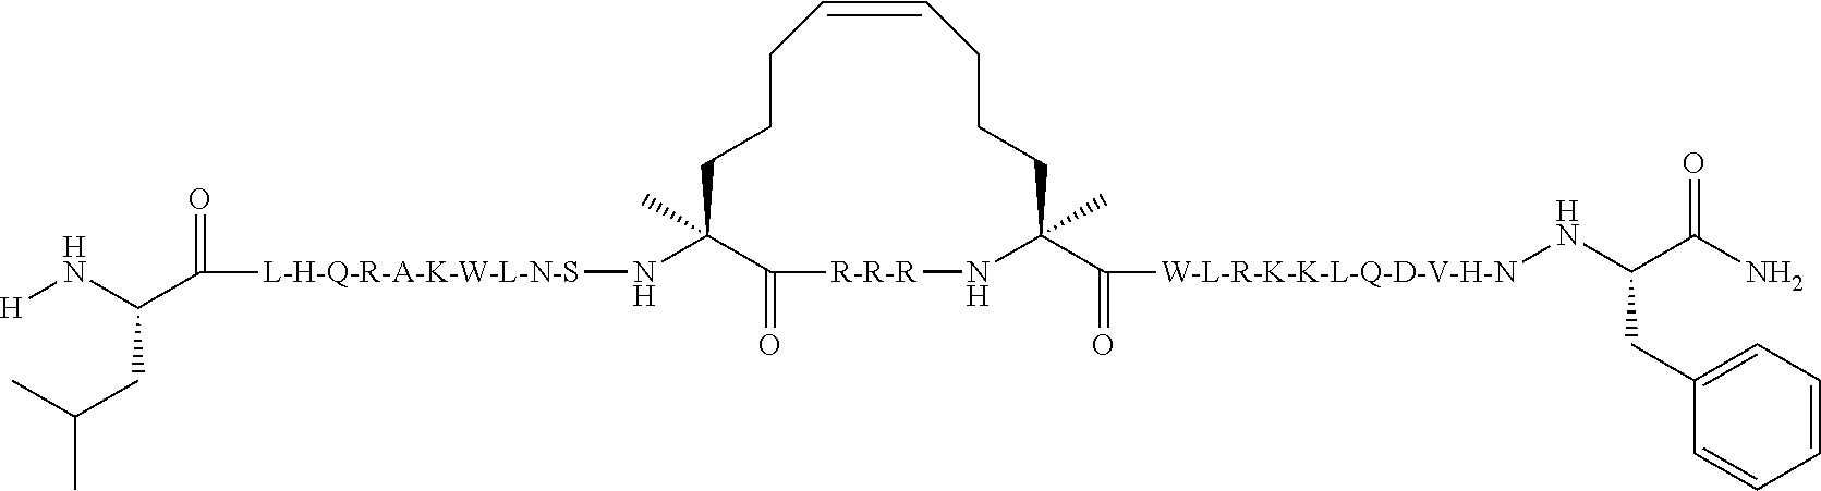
C1CCC=CCCCC(C(=O)[W-L-R-K-K-L-Q-D-V-H-N]NC(C(=O)N)CC2=CC=CC=C2)(C)N[R-R-R]C(=O)C1(C)N[L-H-Q-R-A-K-W-L-N-S]C(C(N[H])CC(C)C)=O
